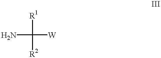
NC([R1])([R2])[W]
